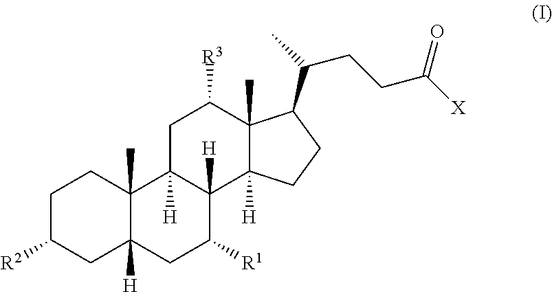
C1C([R2])CC2([H])C(C)(C1)C1([H])C([H])(C([R1])C2)C2([H])C(C)(C([R3])C1)C(C(C)CCC([X])=O)CC2
